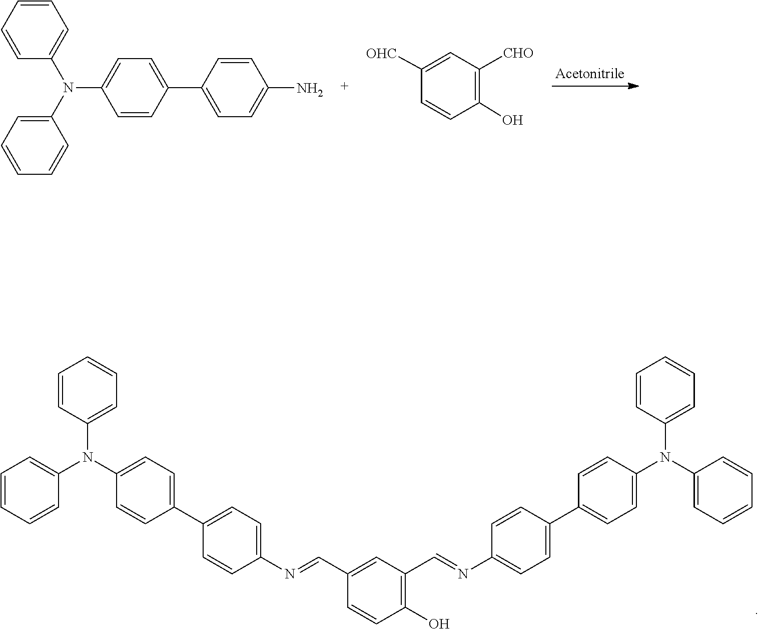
C1=C(N(C2=CC=C(C3=CC=C(N)C=C3)C=C2)C2=CC=CC=C2)C=CC=C1.C1([OHC])=CC([CHO])=C(O)C=C1.C1=C(N(C2=CC=CC=C2)C2=CC=C(C3=CC=C(N=CC4=C(O)C=CC(C=NC5=CC=C(C6=CC=C(N(C7=CC=CC=C7)C7=CC=CC=C7)C=C6)C=C5)=C4)C=C3)C=C2)C=CC=C1
